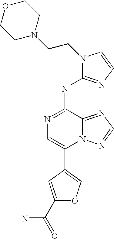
N12C(=NC=N1)C(NC1=NC=CN1CCN1CCOCC1)=NC=C2C1=COC(C(=O)N)=C1
